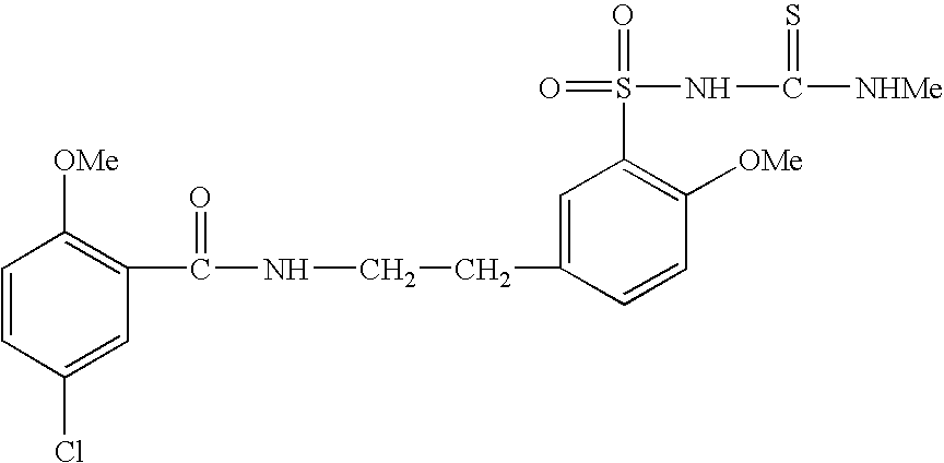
C1=CC(Cl)=CC(C(NCCC2=CC(S(=O)(NC([NHMe])=S)=O)=C([OMe])C=C2)=O)=C1[OMe]
